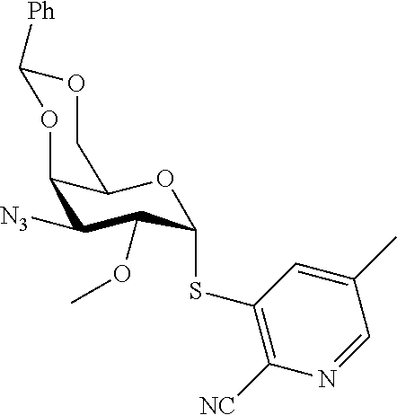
C12C([N3])C(OC)C(SC3=C([NC])N=CC(C)=C3)OC1COC([Ph])O2
